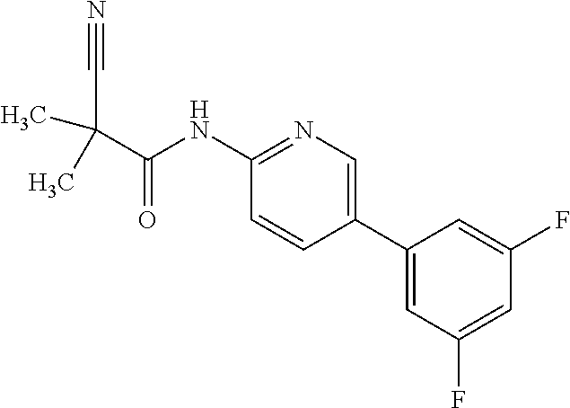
CC(C#N)(C(=O)NC1=NC=C(C2=CC(F)=CC(F)=C2)C=C1)C
